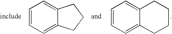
C1=CC=C2C(=C1)CCC2.C1=CC=C2C(=C1)CCCC2
